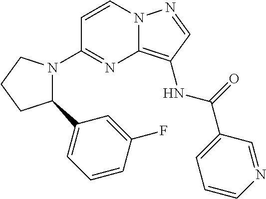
C1=CN2C(=C(NC(=O)C3=CC=CN=C3)C=N2)N=C1N1C(C2=CC=CC(F)=C2)CCC1
